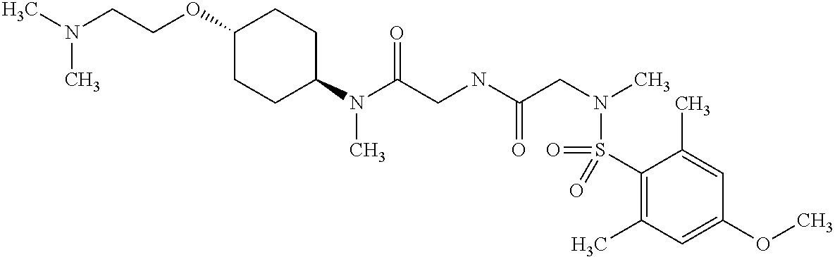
C1(N(C(CNC(CN(C)S(C2=C(C)C=C(OC)C=C2C)(=O)=O)=O)=O)C)CCC(OCCN(C)C)CC1
